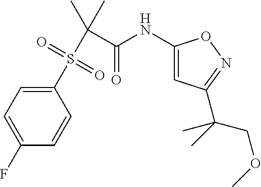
C1(NC(C(S(C2=CC=C(F)C=C2)(=O)=O)(C)C)=O)=CC(C(C)(COC)C)=NO1
